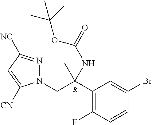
C1(C(CN2N=C([NC])C=C2[CN])(C)NC(=O)OC(C)(C)C)=C(F)C=CC(Br)=C1.[R]
